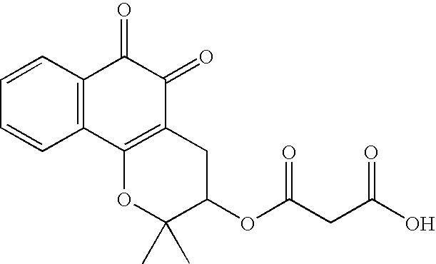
C1=CC=CC2=C1C(=O)C(=O)C1=C2OC(C)(C)C(OC(CC(O)=O)=O)C1
